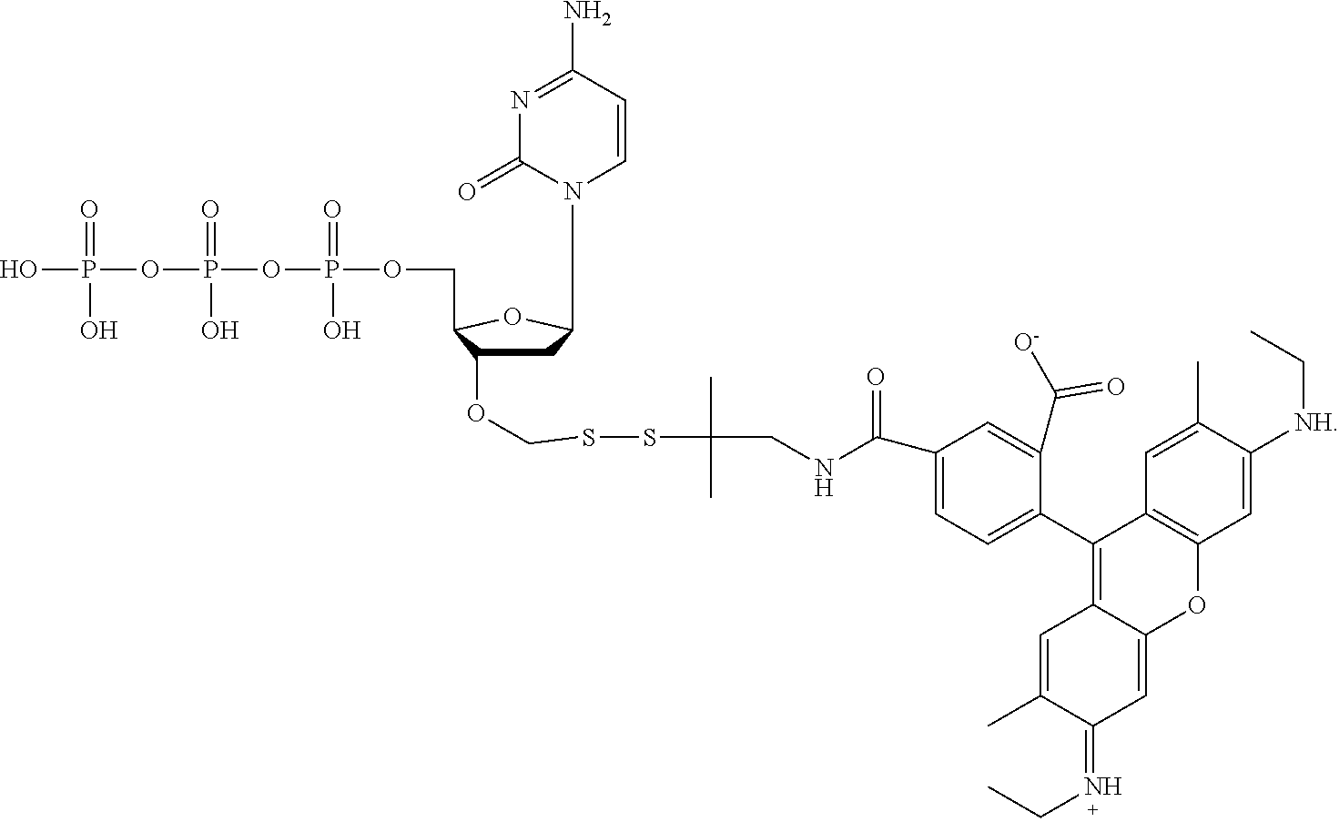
C1C(N2C=CC(N)=NC2=O)OC(COP(OP(OP(O)(=O)O)(=O)O)(=O)O)C1OCSSC(CNC(C1=CC=C(C2=C3C(=CC(=NCC)C(C)=C3)OC3=C2C=C(C)C([NH]CC)=C3)C(C([O-])=O)=C1)=O)(C)C
